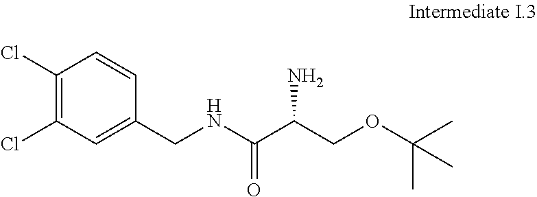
C1(Cl)=C(Cl)C=C(CNC(C(COC(C)(C)C)N)=O)C=C1
